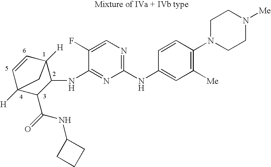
C1(NC2=CC([Me])=C(N3CCN([Me])CC3)C=C2)=NC=C(F)C(NC2C3([H])C=CC([H])(C2C(=O)NC2CCC2)C3)=N1
